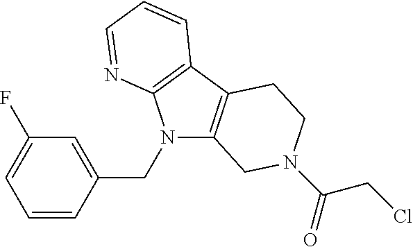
C1=CC(CN2C3=C(C4=C2N=CC=C4)CCN(C(CCl)=O)C3)=CC(F)=C1
